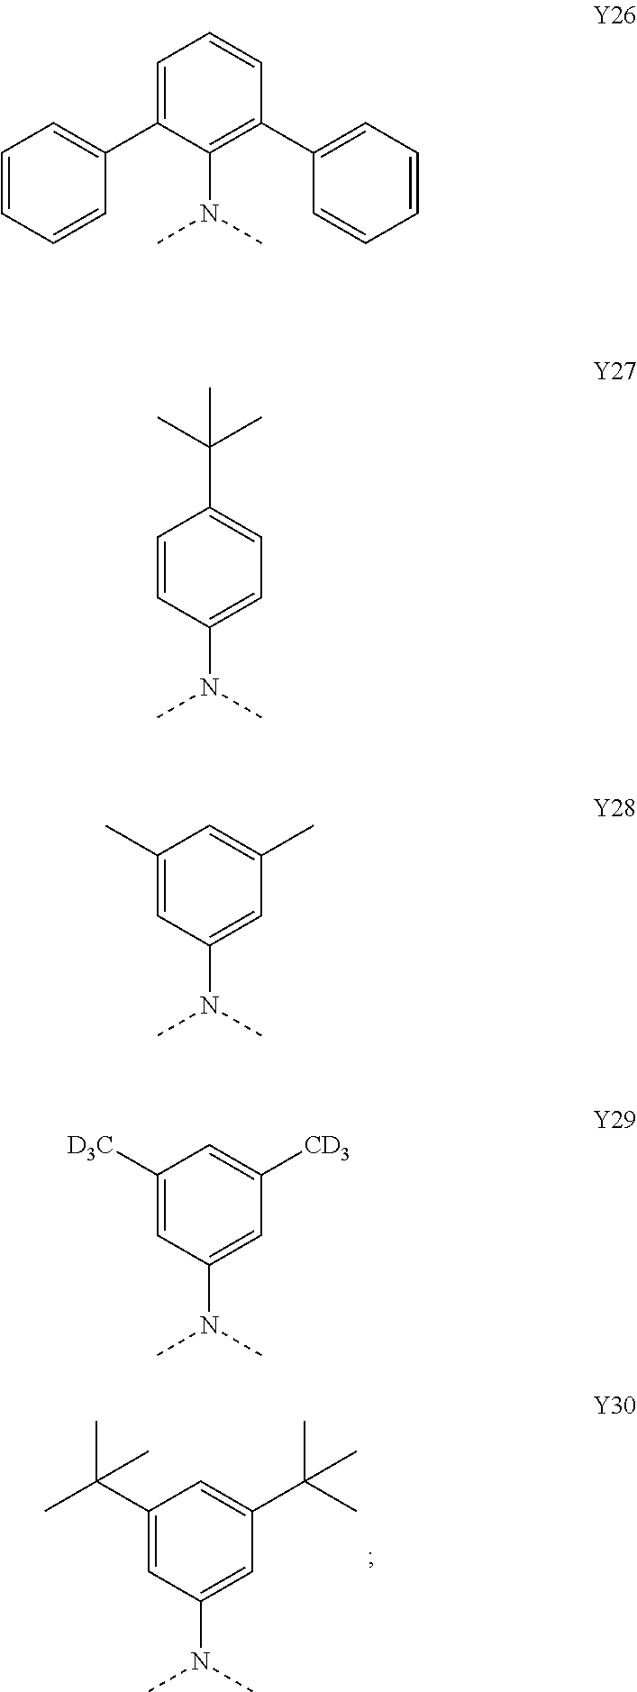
C1(N(C)C)=CC(C(C)(C)C)=CC(C(C)(C)C)=C1.C1(N(C)C)=C(C2=CC=CC=C2)C=CC=C1C1=CC=CC=C1.C1(N(C)C)=CC=C(C(C)(C)C)C=C1.C1(N(C)C)=CC(C)=CC(C)=C1.C1(N(C)C)=CC([CD3])=CC([D3C])=C1
